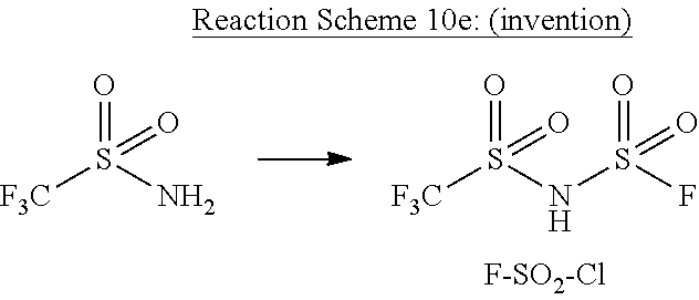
O=S([F3C])(=O)NS(=O)(F)=O.O=S(N)([F3C])=O
